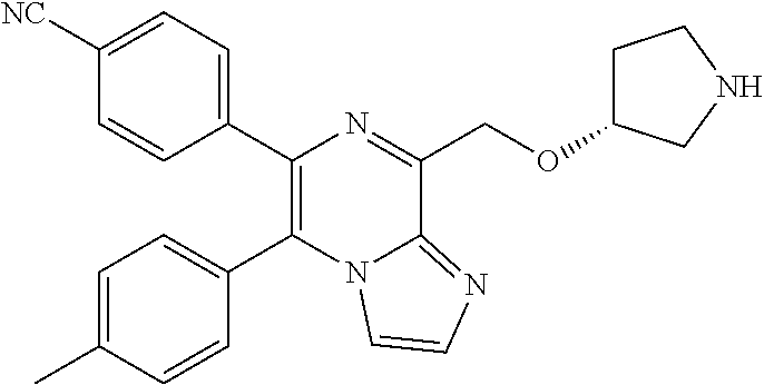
C1(C2=C(C3=CC=C(C)C=C3)N3C(=NC=C3)C(COC3CCNC3)=N2)=CC=C([NC])C=C1
